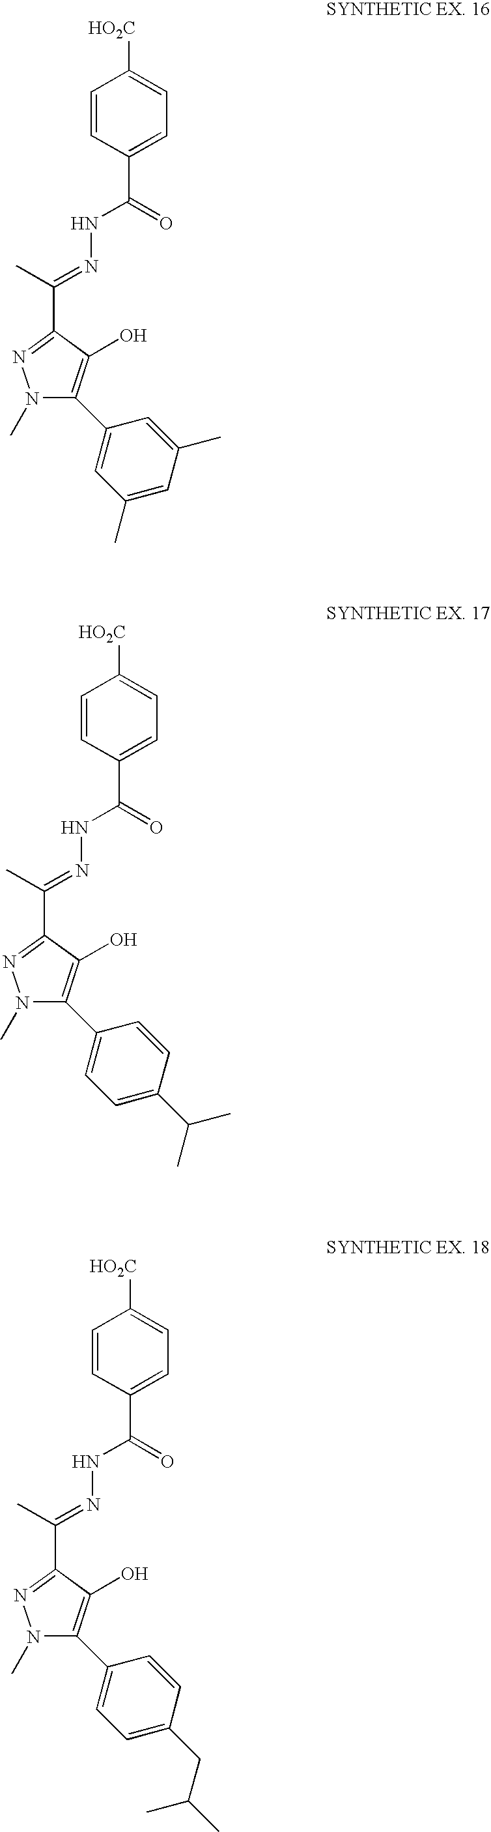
[HO2C]C1=CC=C(C(NN=C(C)C2=NN(C)C(C3=CC(C)=CC(C)=C3)=C2O)=O)C=C1.[HO2C]C1=CC=C(C(NN=C(C)C2=NN(C)C(C3=CC=C(C(C)C)C=C3)=C2O)=O)C=C1.[HO2C]C1=CC=C(C(NN=C(C)C2=NN(C)C(C3=CC=C(CC(C)C)C=C3)=C2O)=O)C=C1
